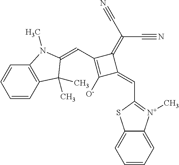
C1=CC2=C(C=C1)N(C)C(=CC1=C([O-])C(=CC3=[N+](C)C4=CC=CC=C4S3)C1=C(C#N)C#N)C2(C)C
